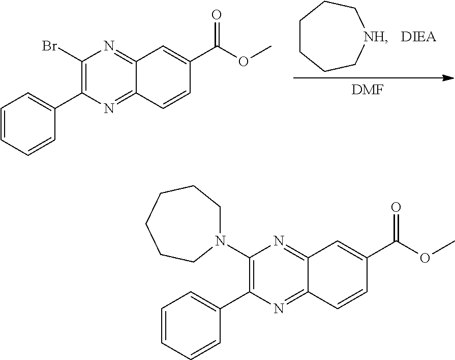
C1CCC[NH]CC1.[DMF].C1(Br)=C(C2=CC=CC=C2)N=C2C(=N1)C=C(C(=O)OC)C=C2.C1(N2CCCCCC2)=C(C2=CC=CC=C2)N=C2C(=N1)C=C(C(=O)OC)C=C2
